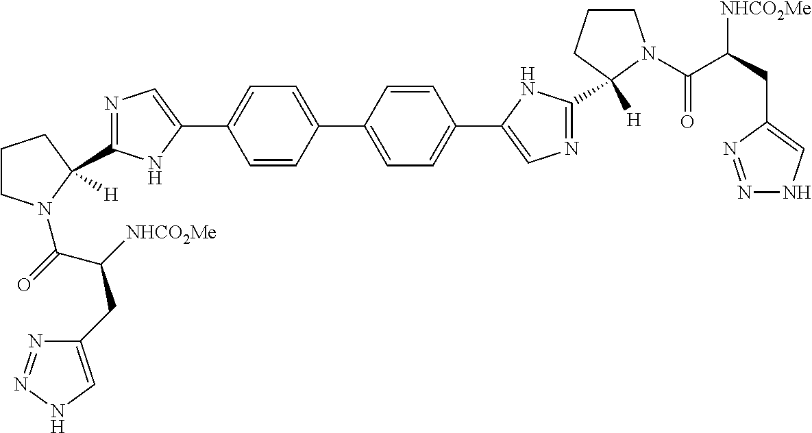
C1CN(C(=O)C(CC2=CNN=N2)[NHCO2Me])C(C2=NC=C(C3=CC=C(C4=CC=C(C5=CN=C(C6([H])CCCN6C(=O)C([NHCO2Me])CC6=CNN=N6)N5)C=C4)C=C3)N2)([H])C1
